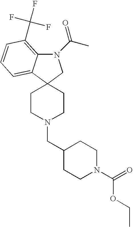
N1(C(C)=O)C2=C(C(F)(F)F)C=CC=C2C2(C1)CCN(CC1CCN(C(=O)OCC)CC1)CC2
